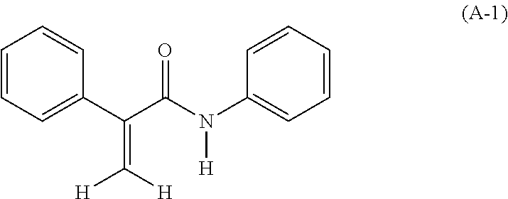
C1=CC=C(C(C(N(C2=CC=CC=C2)[H])=O)=C([H])[H])C=C1
